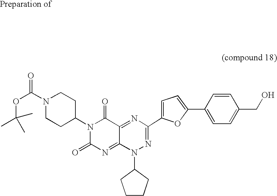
C1(N2C(=O)N=C3C(=NC(C4=CC=C(C5=CC=C(CO)C=C5)O4)=NN3C3CCCC3)C2=O)CCN(C(OC(C)(C)C)=O)CC1
